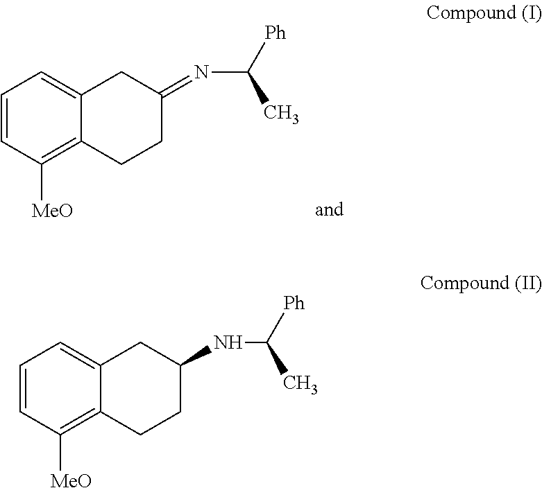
C1=CC([MeO])=C2C(=C1)CC(=NC([Ph])C)CC2.C1=CC([MeO])=C2C(=C1)CC(NC([Ph])C)CC2
